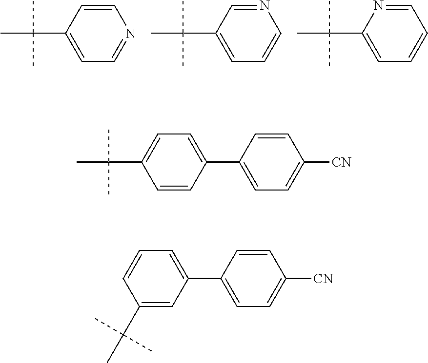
C1(C(C)(C)C)=CC=NC=C1.C1(C(C)(C)C)=CC=CN=C1.C1(C(C)(C)C)=CC=CC=N1.C1(C(C)(C)C)=CC=C(C2=CC=C([CN])C=C2)C=C1.C1=CC=C(C2=CC=C([CN])C=C2)C=C1C(C)(C)C
